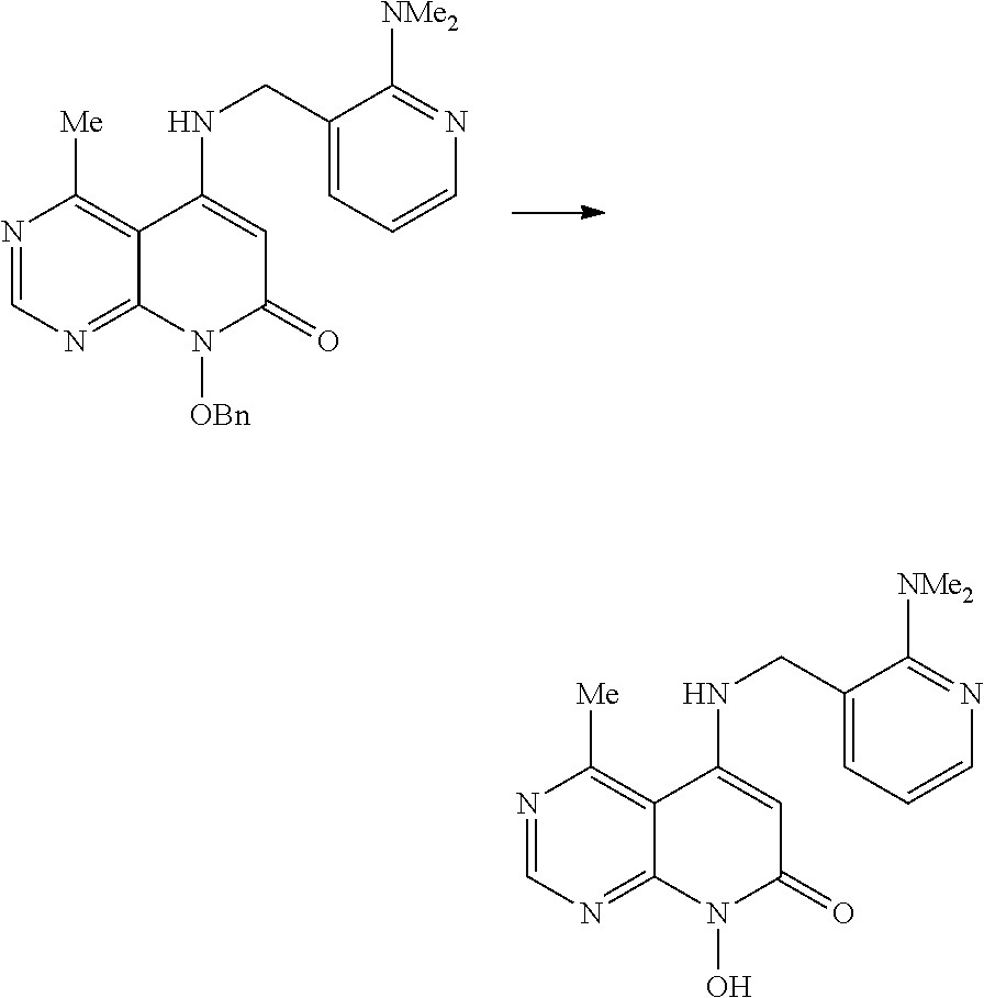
N1=CN=C2C(=C1[Me])C(NCC1=CC=CN=C1[NMe2])=CC(=O)N2[OBn].N1=CN=C2C(=C1[Me])C(NCC1=CC=CN=C1[NMe2])=CC(=O)N2O
